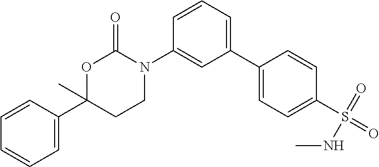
C1=CC(C2(C)CCN(C3=CC(C4=CC=C(S(NC)(=O)=O)C=C4)=CC=C3)C(=O)O2)=CC=C1
